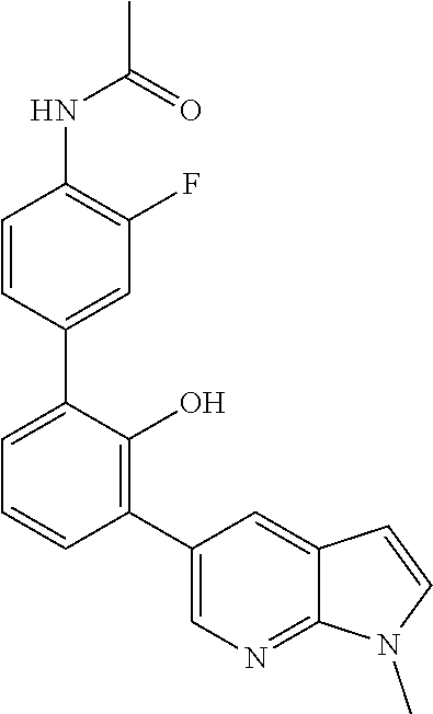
C1=CC(C2=CC=CC(C3=CN=C4C(=C3)C=CN4C)=C2O)=CC(F)=C1NC(C)=O
